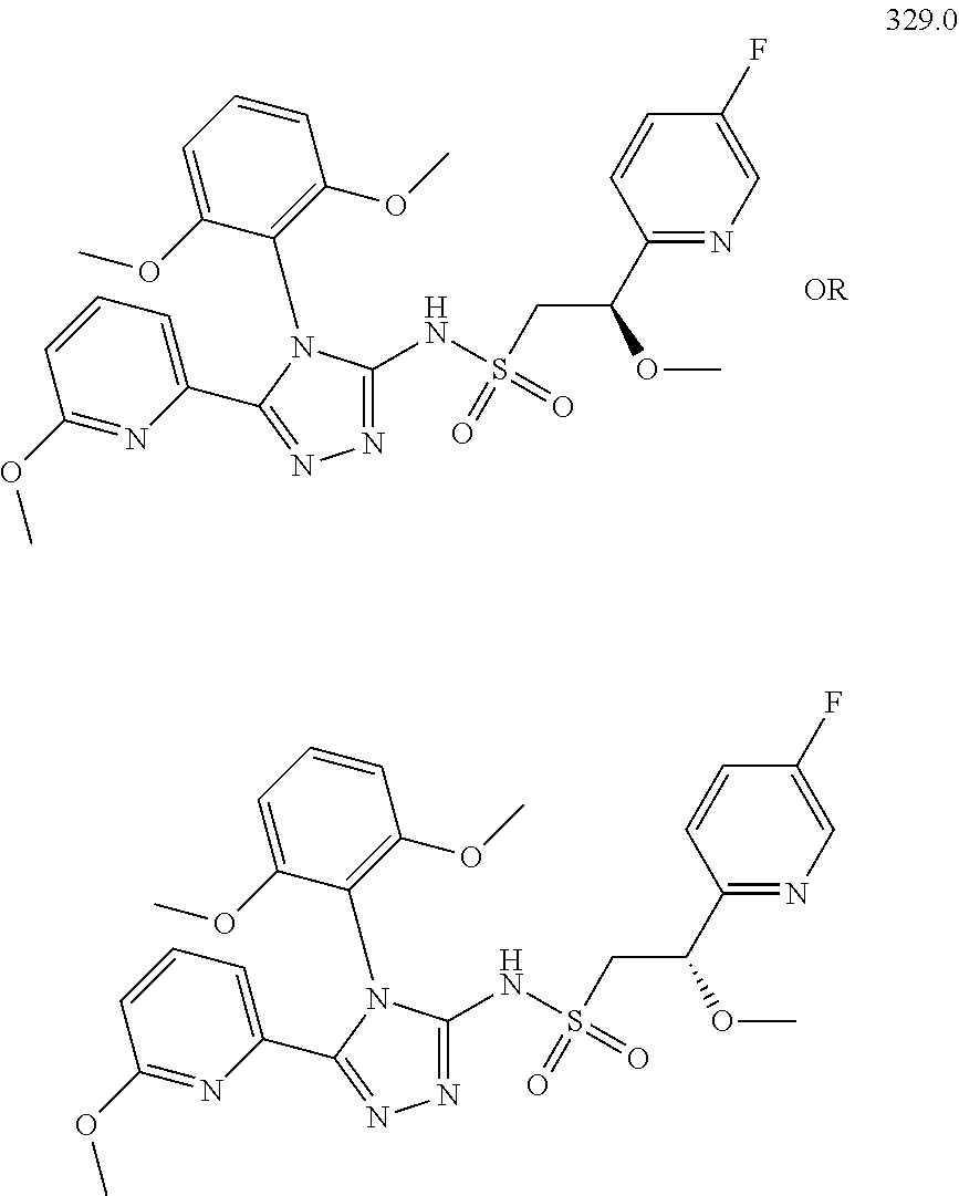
C1=CC=C(OC)C(N2C(NS(=O)(=O)CC(C3=NC=C(F)C=C3)OC)=NN=C2C2=CC=CC(OC)=N2)=C1OC.C1=CC=C(OC)C(N2C(NS(=O)(=O)CC(C3=NC=C(F)C=C3)OC)=NN=C2C2=CC=CC(OC)=N2)=C1OC
